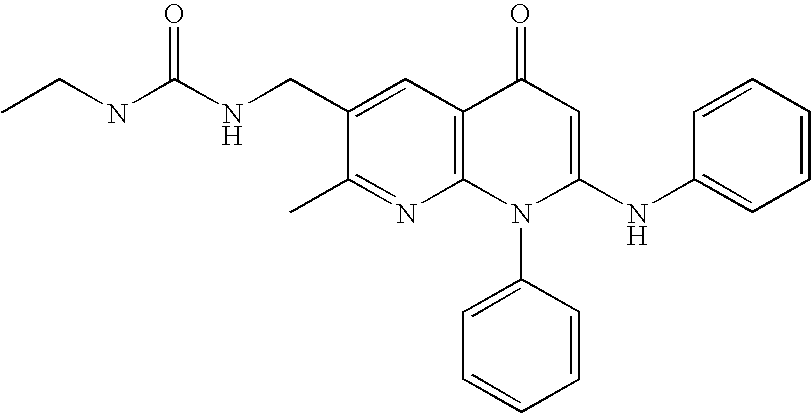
N1=C(C)C(CNC(NCC)=O)=CC2=C1N(C1=CC=CC=C1)C(NC1=CC=CC=C1)=CC2=O
